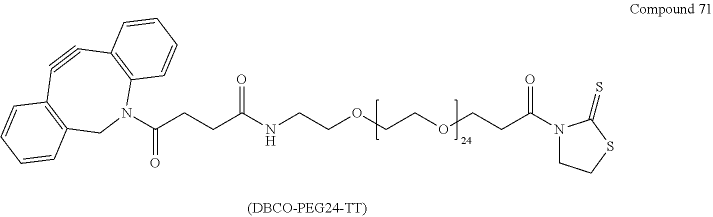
N1(C(CCOCCOCCNC(CCC(=O)N2C3=C(C#CC4=C(C2)C=CC=C4)C=CC=C3)=O)=O)CCSC1=S
